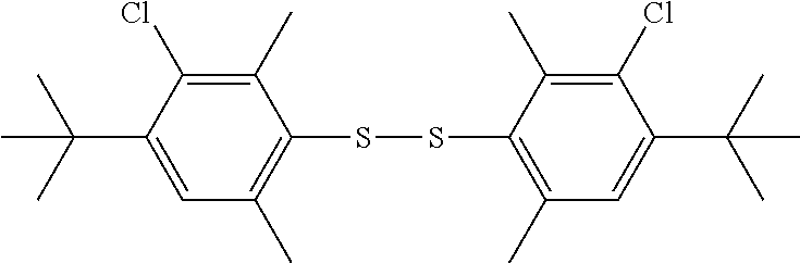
C1(C)=C(Cl)C(C(C)(C)C)=CC(C)=C1SSC1=C(C)C=C(C(C)(C)C)C(Cl)=C1C
